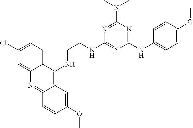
C12=CC=C(Cl)C=C1N=C1C(=C2NCCNC2=NC(NC3=CC=C(OC)C=C3)=NC(N(C)C)=N2)C=C(OC)C=C1
